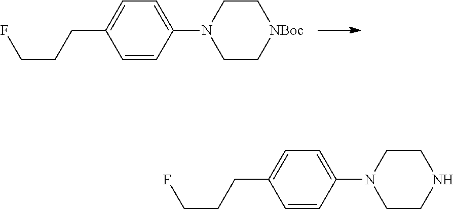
C1=CC(N2CC[NBoc]CC2)=CC=C1CCCF.C1=CC(N2CCNCC2)=CC=C1CCCF
